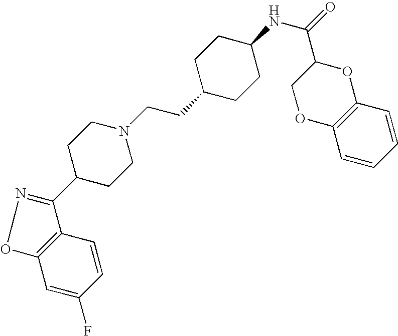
C12=C(C=CC(F)=C1)C(C1CCN(CCC3CCC(NC(=O)C4COC5=C(O4)C=CC=C5)CC3)CC1)=NO2
